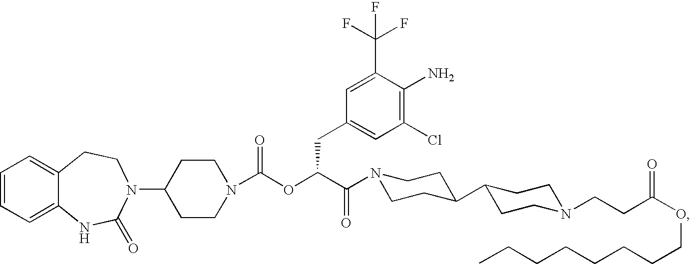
C1=CC=C2C(=C1)CCN(C1CCN(C(OC(C(=O)N3CCC(C4CCN(CCC(OCCCCCCCC)=O)CC4)CC3)CC3=CC(Cl)=C(N)C(C(F)(F)F)=C3)=O)CC1)C(=O)N2
